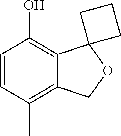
C1=CC(C)=C2C(=C1O)C1(OC2)CCC1
